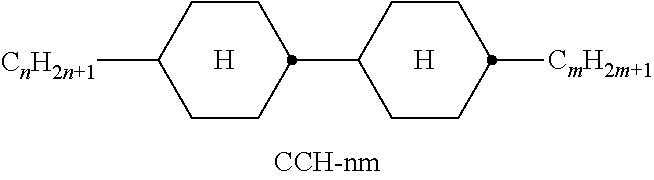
C1CC([CnH2n+1])CCC1C1CCC([CmH2m+1])CC1.[H].[H]
